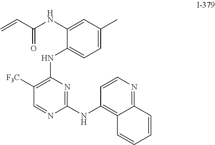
C=CC(NC1=CC(C)=CC=C1NC1=C([F3C])C=NC(NC2=C3C(=NC=C2)C=CC=C3)=N1)=O
